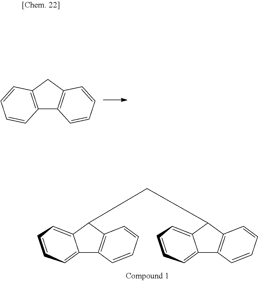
C12=C(CC3=C1C=CC=C3)C=CC=C2.C1(CC2C3=CC=CC=C3C3=C2C=CC=C3)C2=CC=CC=C2C2=C1C=CC=C2
